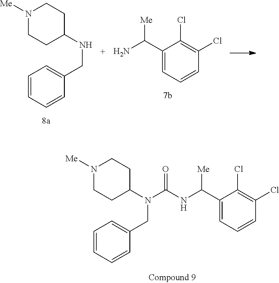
N1([Me])CCC(NCC2=CC=CC=C2)CC1.C1(C(N)[Me])=CC=CC(Cl)=C1Cl.C1(C(NC(N(C2CCN([Me])CC2)CC2=CC=CC=C2)=O)[Me])=CC=CC(Cl)=C1Cl
